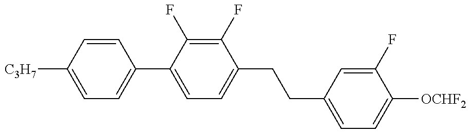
C1=C([C3H7])C=CC(C2=CC=C(CCC3=CC=C([OCHF2])C(F)=C3)C(F)=C2F)=C1
